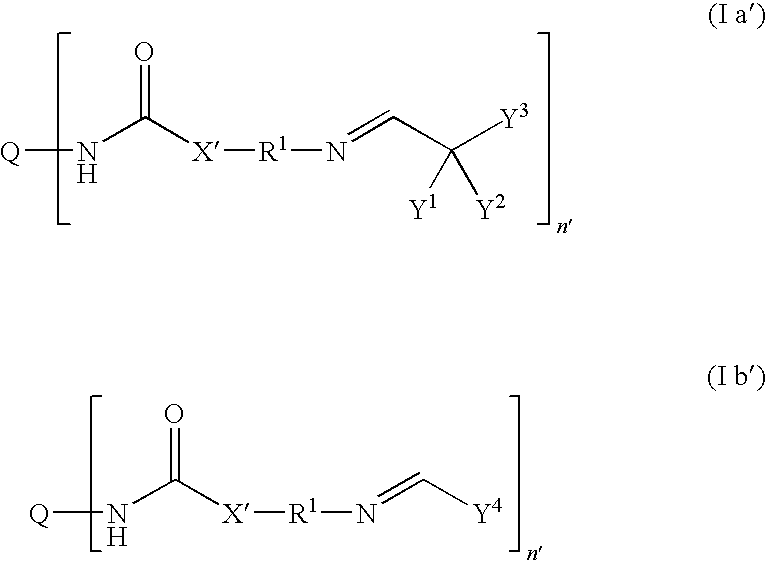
[Q]NC([X][R1]N=CC([Y3])([Y1])[Y2])=O.[Q]NC([X][R1]N=C[Y4])=O
